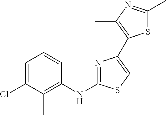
C1=C(Cl)C(C)=C(NC2=NC(C3=C(C)N=C(C)S3)=CS2)C=C1
